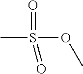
O=S(C)(OC)=O
